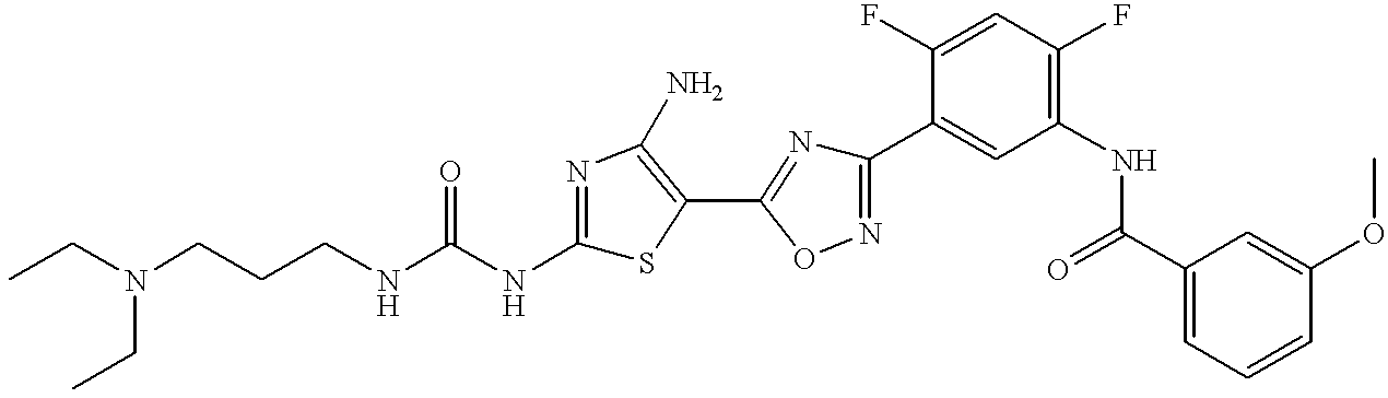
C(CNC(NC1=NC(N)=C(C2=NC(C3=CC(NC(C4=CC=CC(OC)=C4)=O)=C(F)C=C3F)=NO2)S1)=O)CN(CC)CC
